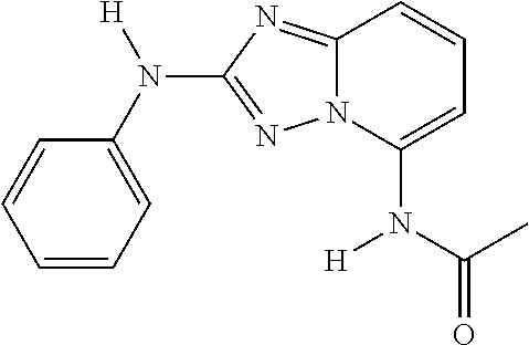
C1=CC=C(N([H])C2=NN3C(=N2)C=CC=C3N(C(C)=O)[H])C=C1
